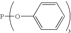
C1=CC=CC(OP)=C1
